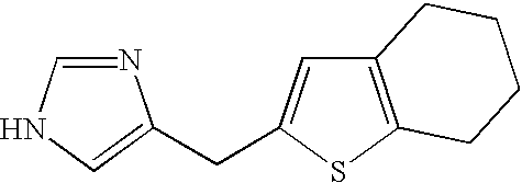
N1=CNC=C1CC1=CC2=C(S1)CCCC2
